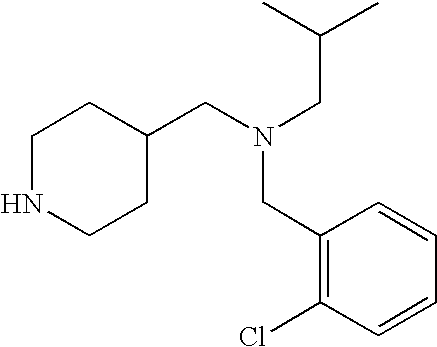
C1(CN(CC(C)C)CC2=C(Cl)C=CC=C2)CCNCC1
